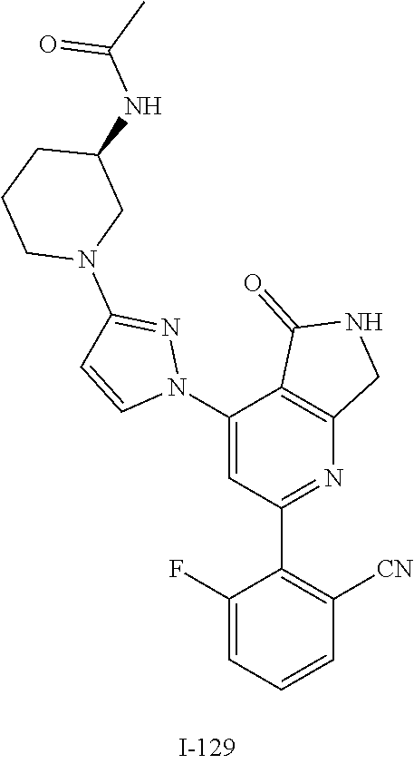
C1(C2=NC3=C(C(N4N=C(N5CC(NC(C)=O)CCC5)C=C4)=C2)C(=O)NC3)=C([CN])C=CC=C1F
